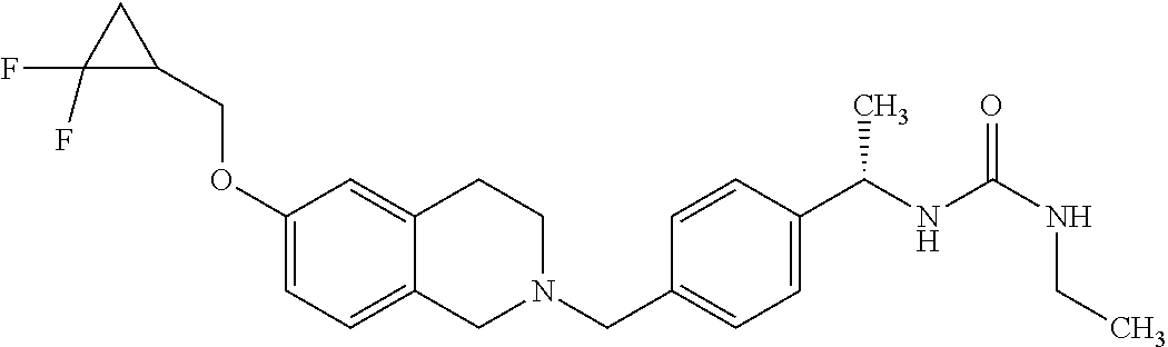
C1(OCC2CC2(F)F)=CC=C2C(=C1)CCN(CC1=CC=C(C(NC(=O)NCC)C)C=C1)C2
